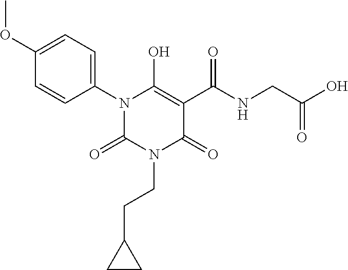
C1(CCN2C(=O)C(C(NCC(O)=O)=O)=C(O)N(C3=CC=C(OC)C=C3)C2=O)CC1
